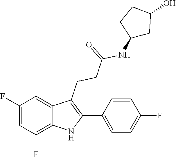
C12=C(F)C=C(F)C=C1C(CCC(=O)NC1CC(O)CC1)=C(C1=CC=C(F)C=C1)N2
